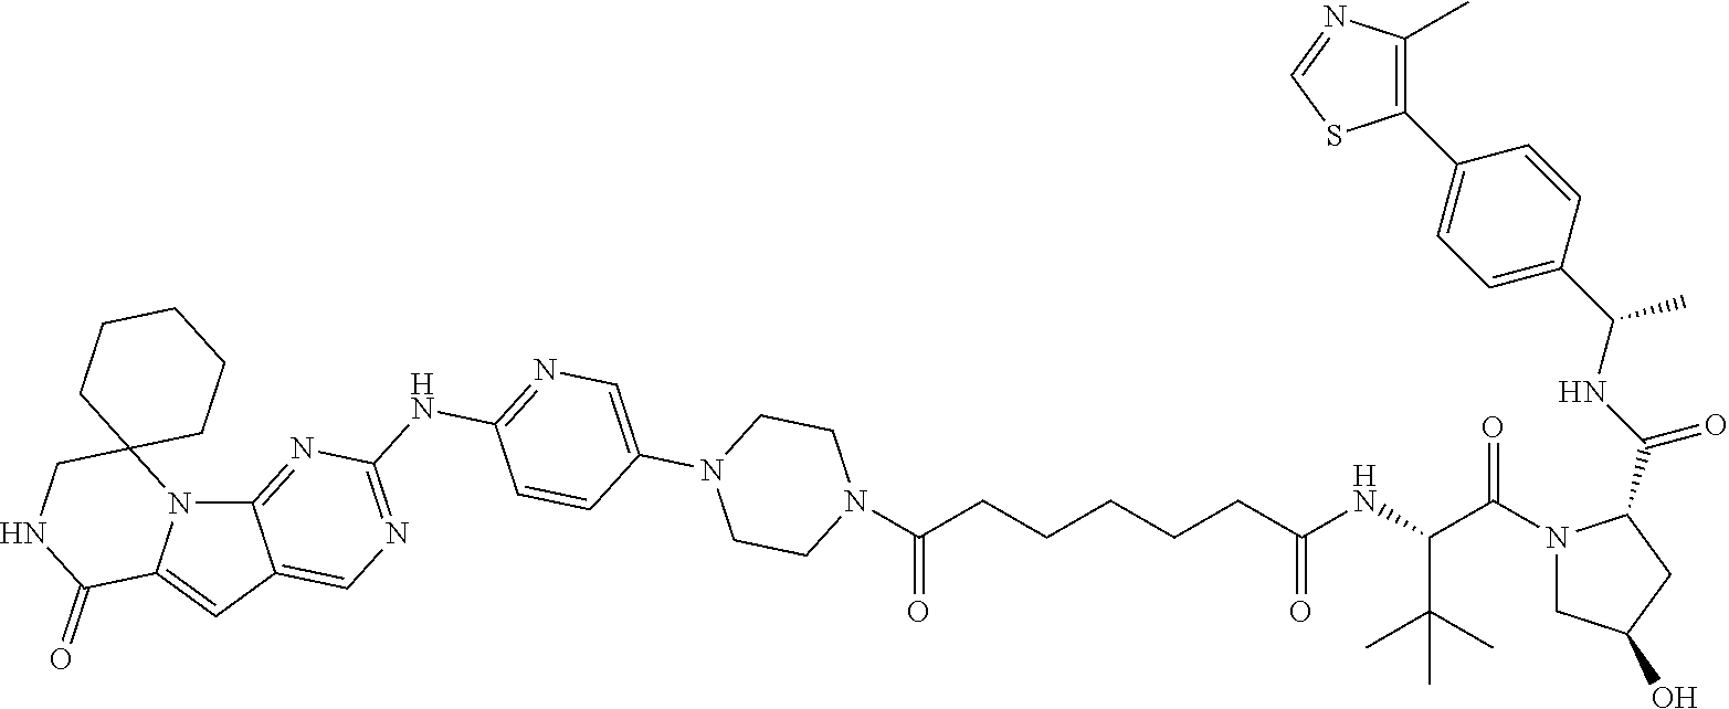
N12C3=NC(NC4=NC=C(N5CCN(C(CCCCCC(NC(C(C)(C)C)C(N6CC(O)CC6C(NC(C6=CC=C(C7=C(C)N=CS7)C=C6)C)=O)=O)=O)=O)CC5)C=C4)=NC=C3C=C1C(=O)NCC21CCCCC1
